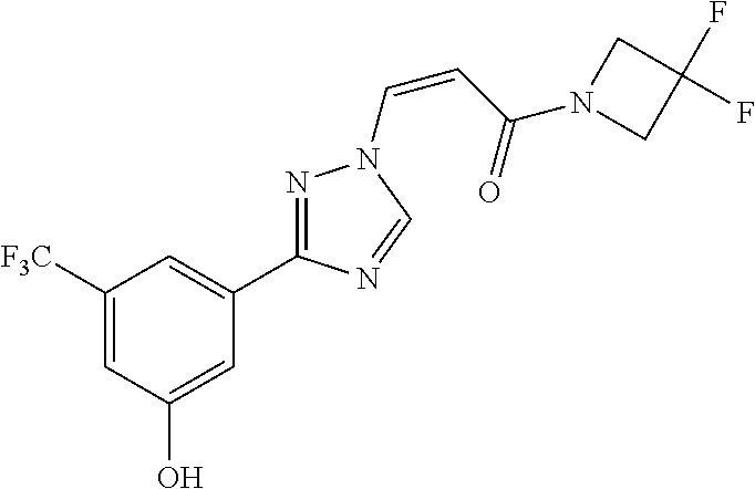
C1([F3C])=CC(O)=CC(C2=NN(C=CC(N3CC(F)(F)C3)=O)C=N2)=C1
